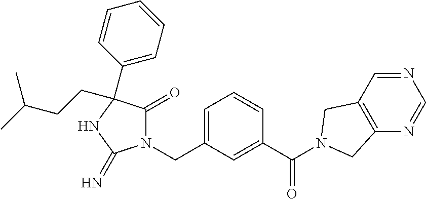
N1(CC2=CC=CC(C(=O)N3CC4=C(N=CN=C4)C3)=C2)C(=O)C(C2=CC=CC=C2)(CCC(C)C)NC1=N
